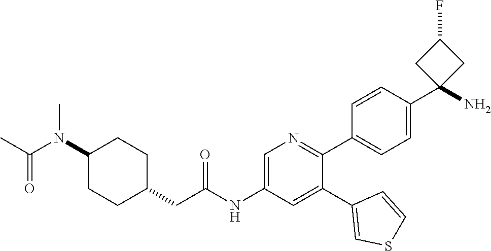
C1(N(C(=O)C)C)CCC(CC(NC2=CN=C(C3=CC=C(C4(N)CC(F)C4)C=C3)C(C3=CSC=C3)=C2)=O)CC1
